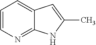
C1=CN=C2C(=C1)C=C(C)N2
